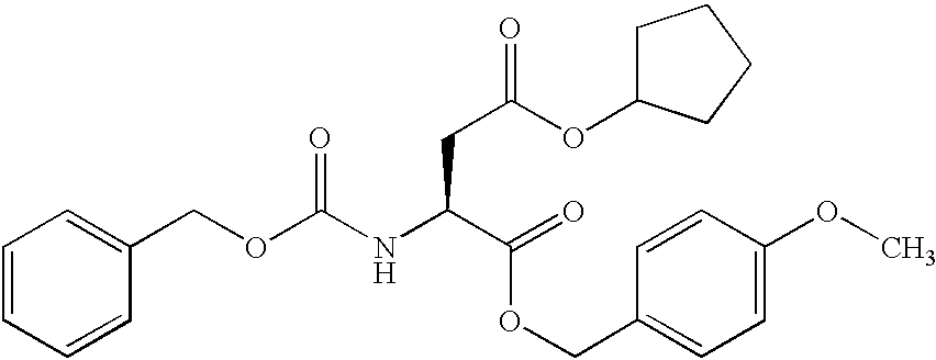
C1=CC=CC(COC(NC(C(OCC2=CC=C(OC)C=C2)=O)CC(OC2CCCC2)=O)=O)=C1
